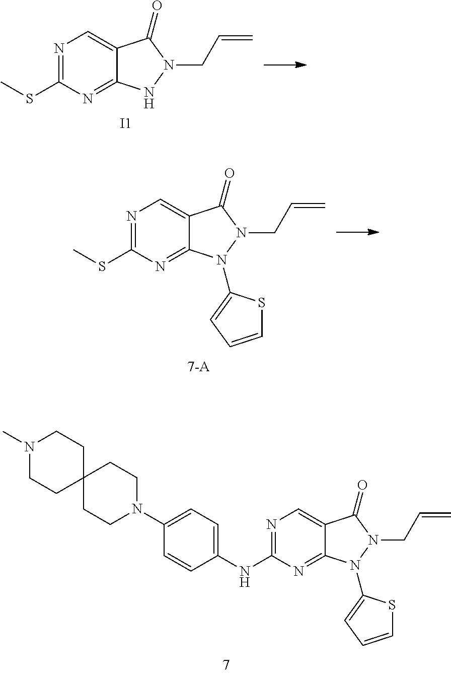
CSC1=NC=C2C(=N1)NN(CC=C)C2=O.[I1].CSC1=NC=C2C(=N1)N(C1=CC=CS1)N(CC=C)C2=O.C12(CCN(C)CC1)CCN(C1=CC=C(NC3=NC=C4C(=N3)N(C3=CC=CS3)N(CC=C)C4=O)C=C1)CC2
